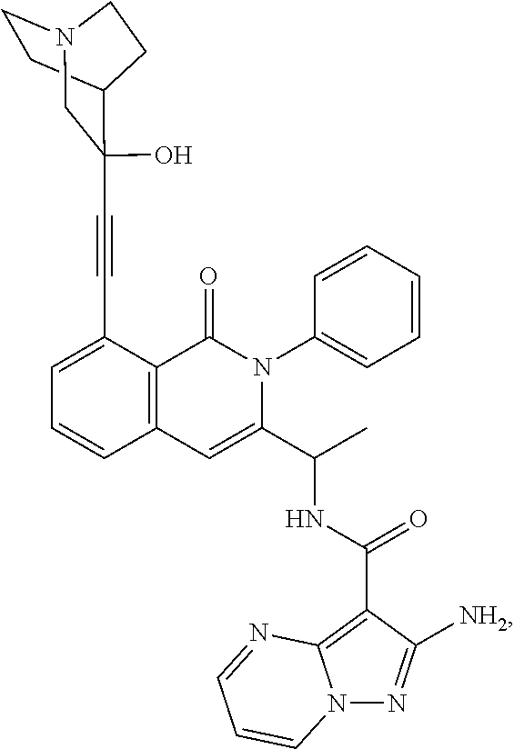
C12CCN(CC1(C#CC1=CC=CC3=C1C(=O)N(C1=CC=CC=C1)C(C(C)NC(C1=C4N(N=C1[NH2])C=CC=N4)=O)=C3)O)CC2
